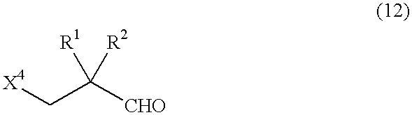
[X4]CC([CHO])([R1])[R2]
